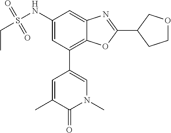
N1(C)C=C(C2=C3C(=CC(NS(CC)(=O)=O)=C2)N=C(C2CCOC2)O3)C=C(C)C1=O
